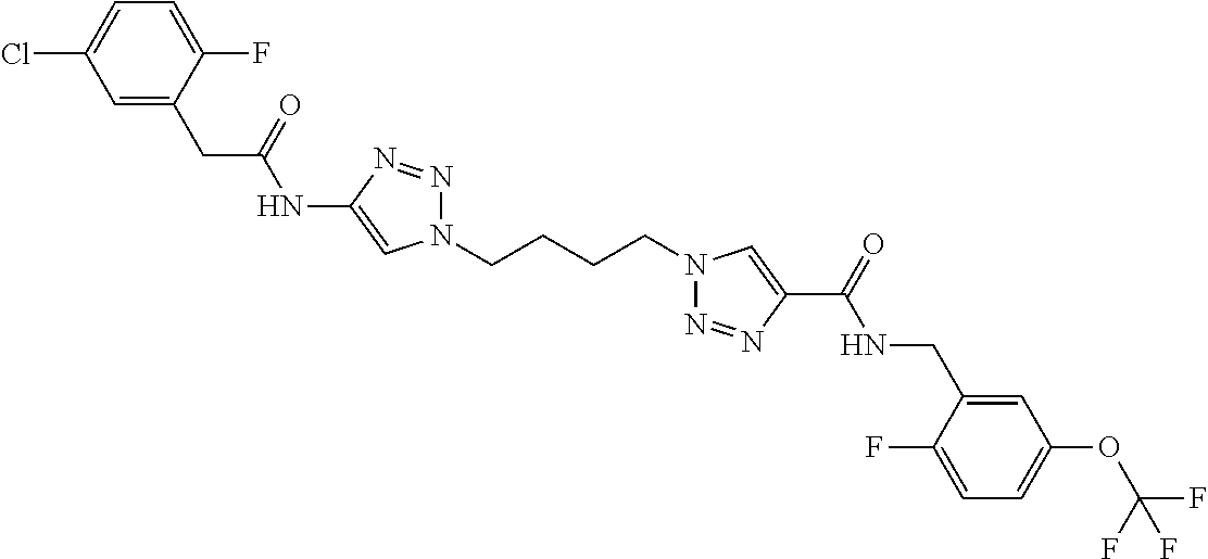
C1(NC(CC2=CC(Cl)=CC=C2F)=O)=CN(CCCCN2N=NC(C(=O)NCC3=CC(OC(F)(F)F)=CC=C3F)=C2)N=N1
